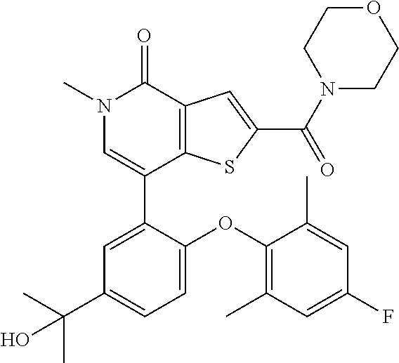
N1(C)C=C(C2=CC(C(C)(C)O)=CC=C2OC2=C(C)C=C(F)C=C2C)C2=C(C1=O)C=C(C(N1CCOCC1)=O)S2
